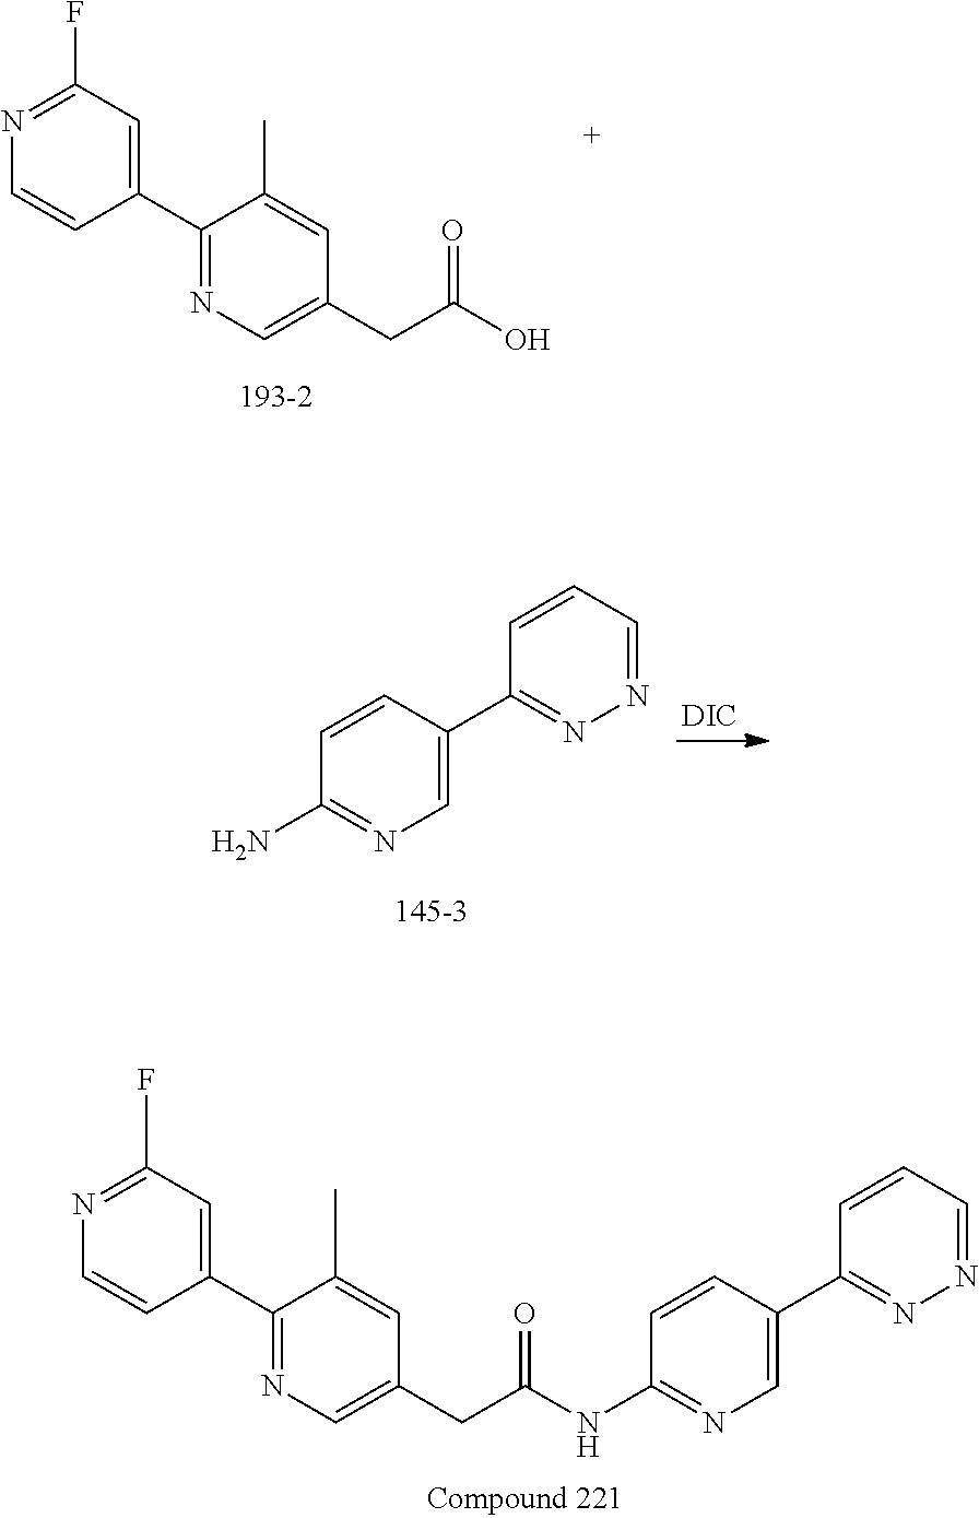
OC(CC1=CN=C(C2=CC(F)=NC=C2)C(C)=C1)=O.N1=CC=CC(C2=CN=C(N)C=C2)=N1.[DIC].N1=CC=CC(C2=CN=C(NC(CC3=CN=C(C4=CC(F)=NC=C4)C(C)=C3)=O)C=C2)=N1
